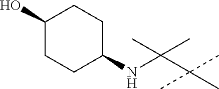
C(C(C)(C)C)(C)(C)NC1CCC(O)CC1
